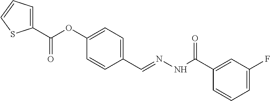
C1(C(OC2=CC=C(C=NNC(C3=CC(F)=CC=C3)=O)C=C2)=O)=CC=CS1
